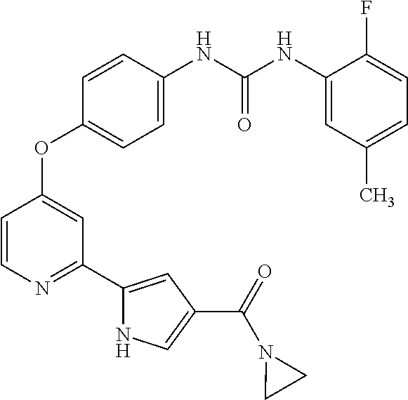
C1=CN=C(C2=CC(C(=O)N3CC3)=CN2)C=C1OC1=CC=C(NC(NC2=CC(C)=CC=C2F)=O)C=C1
